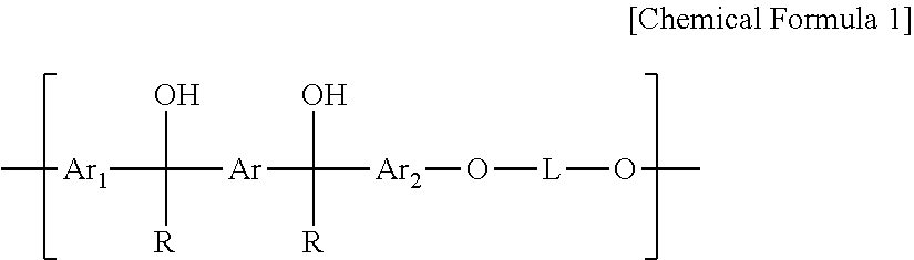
C[Ar1]C([Ar]C([Ar2]O[L]OC)(O)[R])(O)[R]
